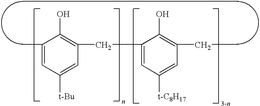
C1(C)=CC([t-Bu])=CC(CC2=CC([t-C8H17])=CC(CC)=C2O)=C1O
